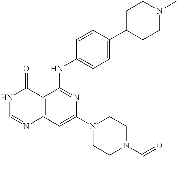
C12=C(C=C(N3CCN(C(=O)C)CC3)N=C1NC1=CC=C(C3CCN(C)CC3)C=C1)N=CNC2=O
